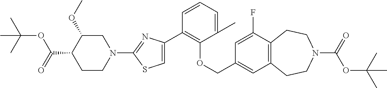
C1(C2=C(OCC3=CC4=C(C(F)=C3)CCN(C(=O)OC(C)(C)C)CC4)C(C)=CC=C2)=CSC(N2CC(OC)C(C(=O)OC(C)(C)C)CC2)=N1
